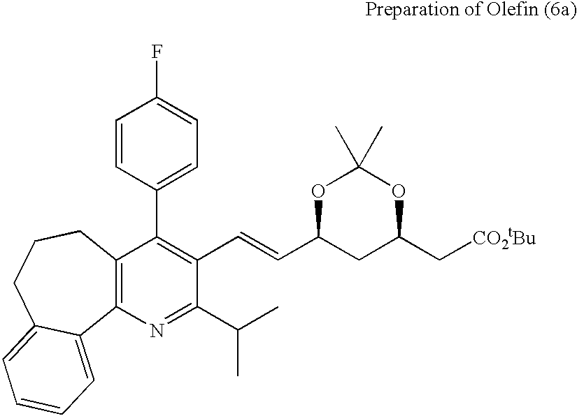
C12=C(CCCC3=CC=CC=C13)C(C1=CC=C(F)C=C1)=C(C=CC1CC(C[CO2tBu])OC(C)(C)O1)C(C(C)C)=N2
